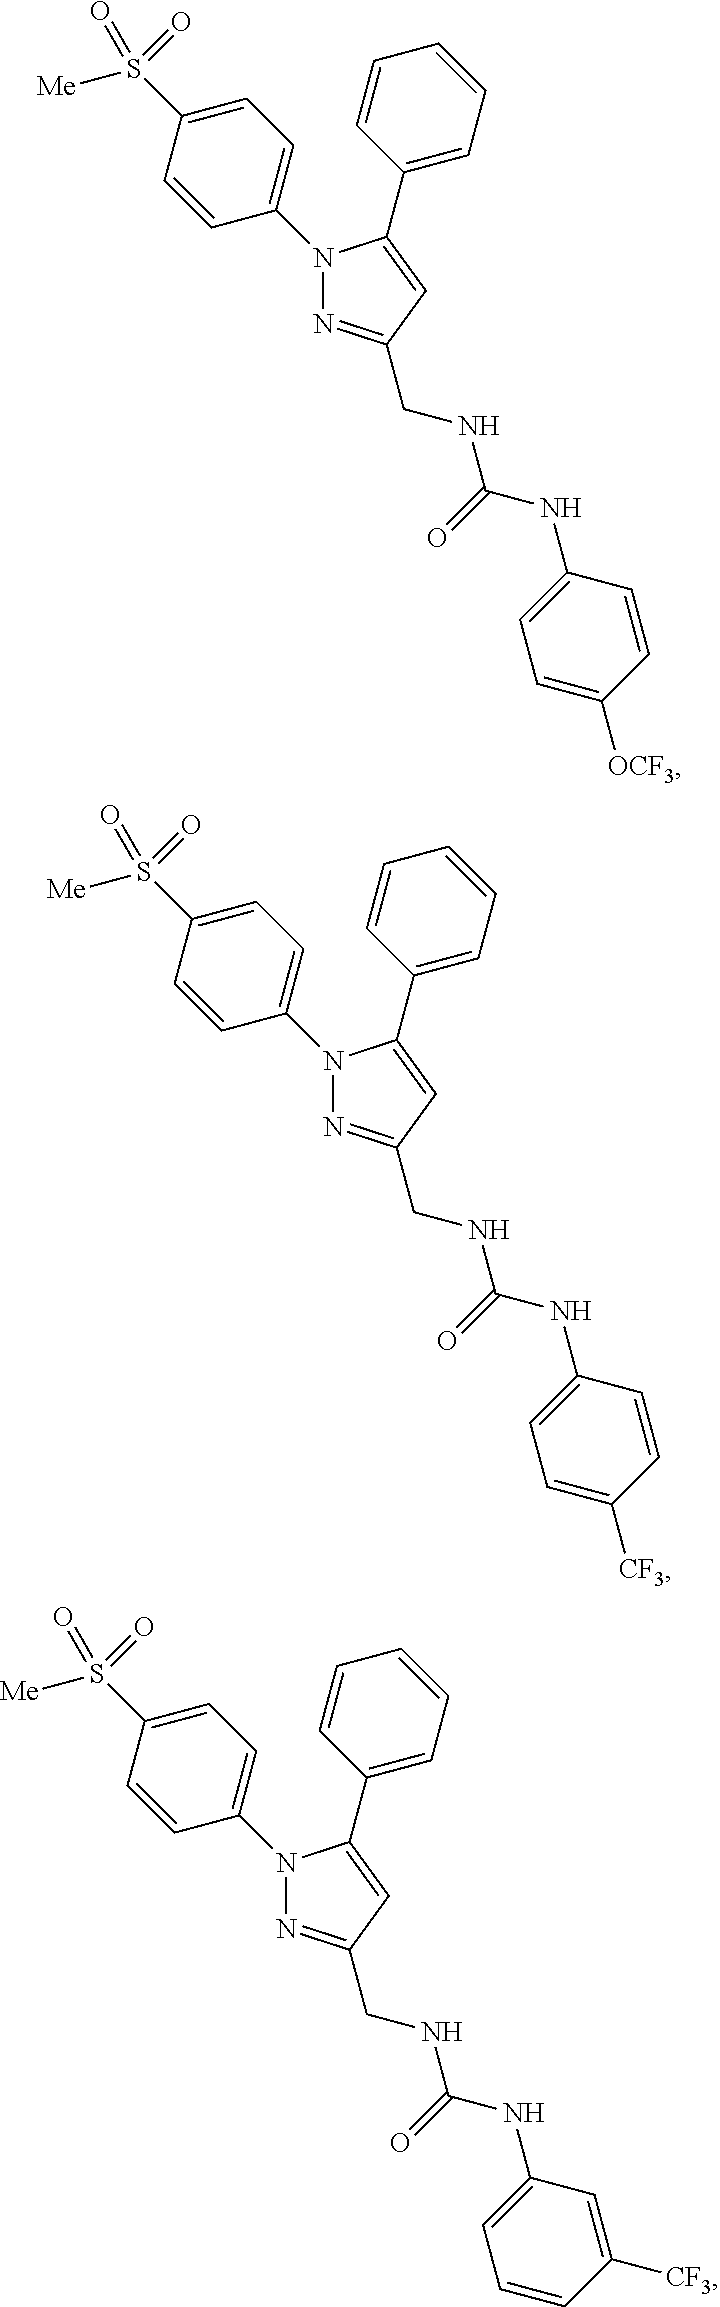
N1(C2=CC=C(S([Me])(=O)=O)C=C2)N=C(CNC(NC2=CC=C([OCF3])C=C2)=O)C=C1C1=CC=CC=C1.N1(C2=CC=C(S([Me])(=O)=O)C=C2)N=C(CNC(NC2=CC=C([CF3])C=C2)=O)C=C1C1=CC=CC=C1.N1(C2=CC=C(S([Me])(=O)=O)C=C2)N=C(CNC(NC2=CC=CC([CF3])=C2)=O)C=C1C1=CC=CC=C1
